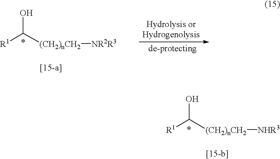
[R1]C([(CH2)nCH2][NR2R3])O.[R1]C([(CH2)nCH2][NHR3])O
